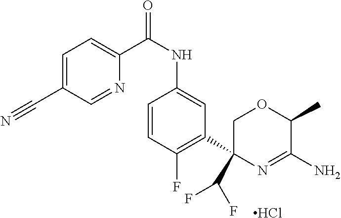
Cl.C1(C(F)F)(C2=C(F)C=CC(NC(C3=CC=C(C#N)C=N3)=O)=C2)N=C(N)C(C)OC1
